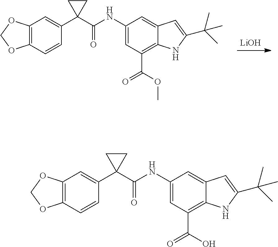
[LiOH].C1=C(NC(C2(C3=CC4=C(C=C3)OCO4)CC2)=O)C=C2C(=C1C(=O)OC)NC(C(C)(C)C)=C2.C1=C(NC(C2(C3=CC4=C(C=C3)OCO4)CC2)=O)C=C2C(=C1C(=O)O)NC(C(C)(C)C)=C2
